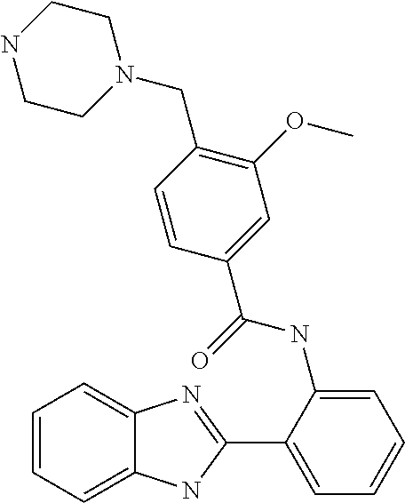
C1(C2=NC3=CC=CC=C3N2)=CC=CC=C1NC(C1=CC(OC)=C(CN2CCNCC2)C=C1)=O
